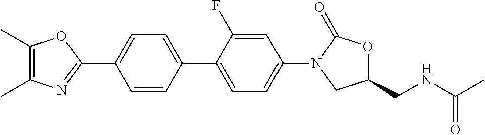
C1(C)=C(C)OC(C2=CC=C(C3=CC=C(N4CC(CNC(C)=O)OC4=O)C=C3F)C=C2)=N1
